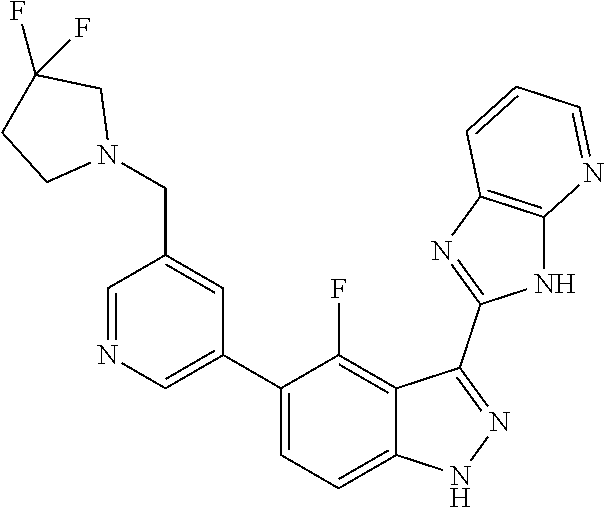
C1=NC=C(C2=CC=C3C(=C2F)C(C2=NC4=C(N2)N=CC=C4)=NN3)C=C1CN1CC(F)(F)CC1
